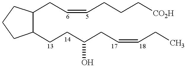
C1(CCC(CC=CCC)O)C(CC=CCCC[CO2H])CCC1
